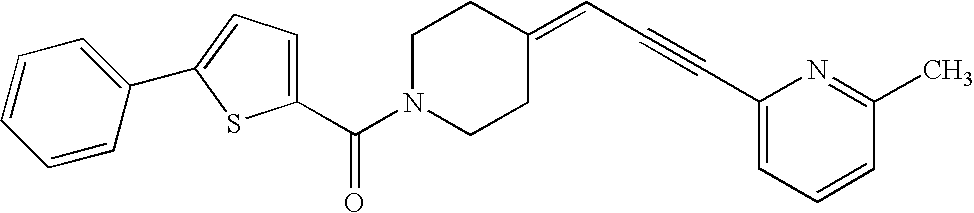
C1(C(N2CCC(=CC#CC3=CC=CC(C)=N3)CC2)=O)=CC=C(C2=CC=CC=C2)S1
